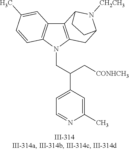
N1(CC(C2=CC=NC(C)=C2)C[CONHCH3])C2=C(C3=C1C=CC(C)=C3)C1N([CH2CH3])C(C2)CC1
